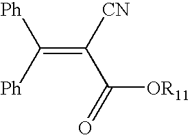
C(=C([CN])C(=O)[OR11])([Ph])[Ph]
